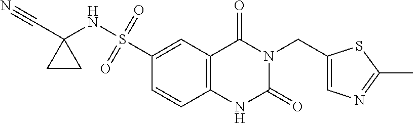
C1=CC2=C(C=C1S(NC1(C#N)CC1)(=O)=O)C(=O)N(CC1=CN=C(C)S1)C(=O)N2
